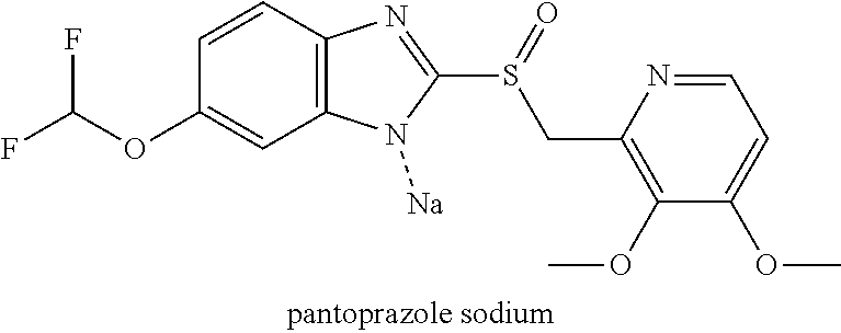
C1=C(OC)C(OC)=C(CS(C2=NC3=C(C=C(OC(F)F)C=C3)N2[Na])=O)N=C1
